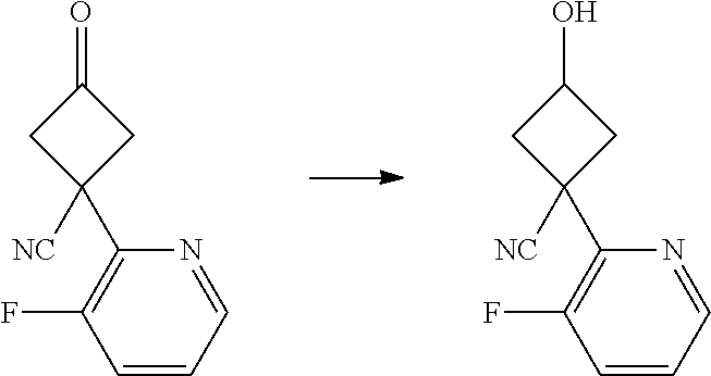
C1(C2([NC])CC(=O)C2)=C(F)C=CC=N1.C1(C2([NC])CC(O)C2)=C(F)C=CC=N1
